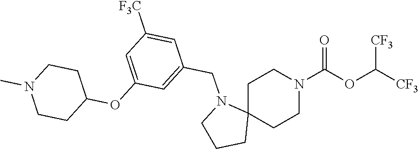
C1CN(C(OC([CF3])[CF3])=O)CCC12CCCN2CC1=CC(OC2CCN(C)CC2)=CC([F3C])=C1
